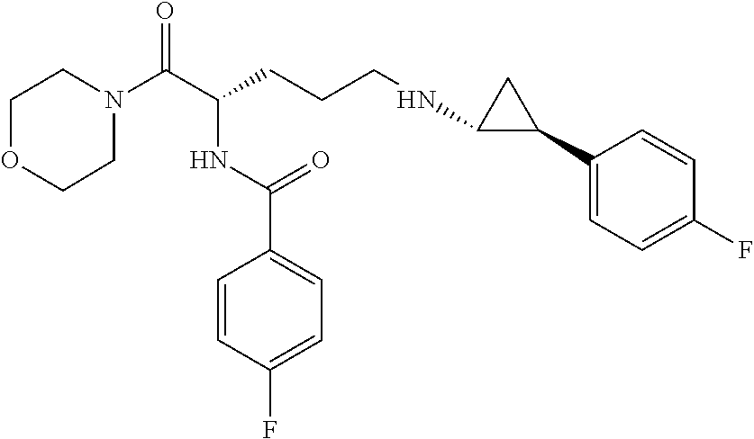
C1N(C(C(CCCNC2C(C3=CC=C(F)C=C3)C2)NC(C2=CC=C(F)C=C2)=O)=O)CCOC1
